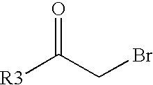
[R3]C(CBr)=O
